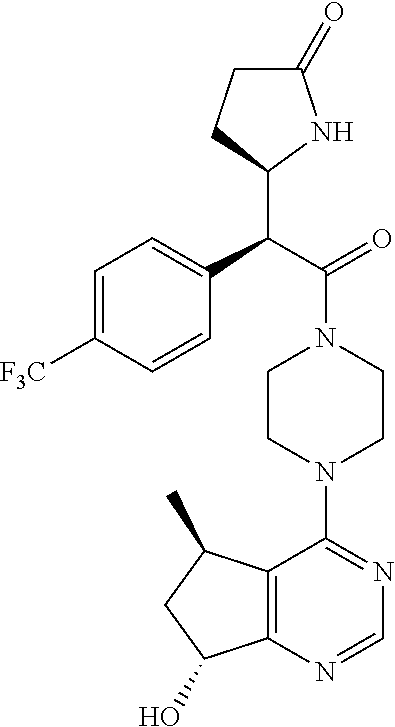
C1=C([F3C])C=CC(C(C(=O)N2CCN(C3=NC=NC4=C3C(C)CC4O)CC2)C2NC(=O)CC2)=C1
